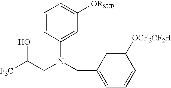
[F3C]C(CN(CC1=CC=CC([OCF2CF2H])=C1)C1=CC([ORSUB])=CC=C1)O
